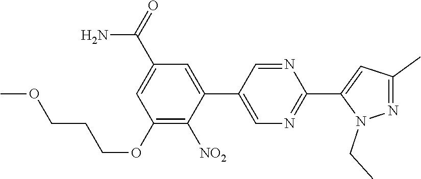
C1(C(N)=O)=CC(OCCCOC)=C([NO2])C(C2=CN=C(C3=CC(C)=NN3CC)N=C2)=C1
